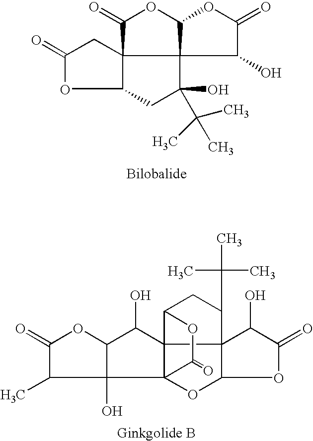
O1C(=O)C(C)C2(O)C1C(O)C13C24OC2OC(=O)C(O)C12C(C(C)(C)C)CC3OC4=O.C1C(=O)OC2CC(O)(C(C)(C)C)C34C12C(=O)OC3OC(=O)C4O
